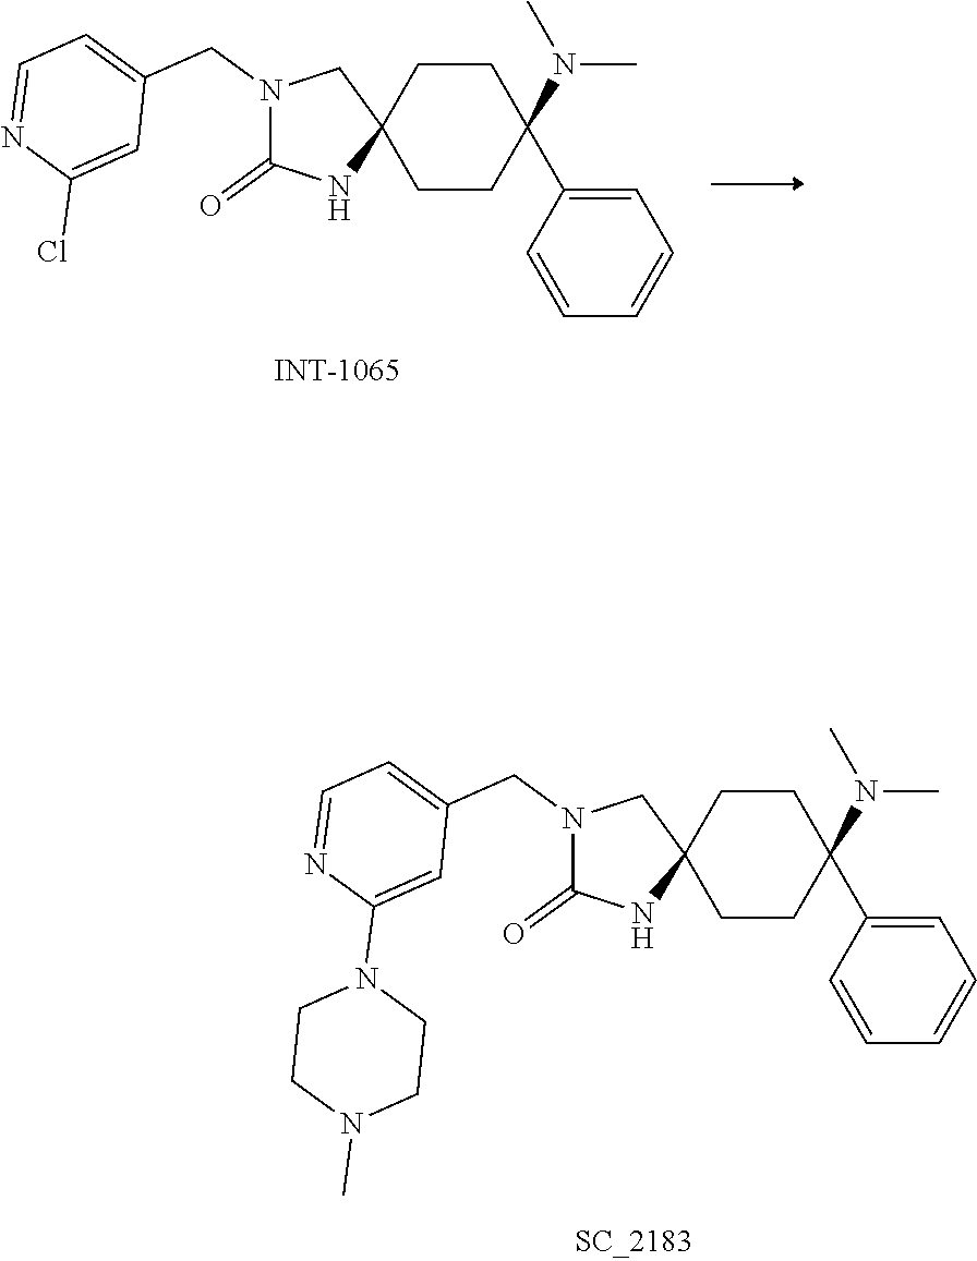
N1(CC2=CC=NC(Cl)=C2)C(=O)NC2(C1)CCC(N(C)C)(C1=CC=CC=C1)CC2.N1(CC2=CC=NC(N3CCN(C)CC3)=C2)C(=O)NC2(C1)CCC(N(C)C)(C1=CC=CC=C1)CC2
